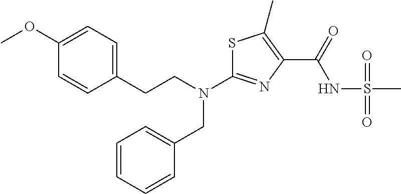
N(C1=NC(C(NS(C)(=O)=O)=O)=C(C)S1)(CC1=CC=CC=C1)CCC1=CC=C(OC)C=C1
